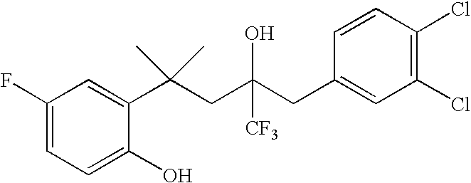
C1=C(O)C(C(CC(CC2=CC(Cl)=C(Cl)C=C2)([CF3])O)(C)C)=CC(F)=C1
